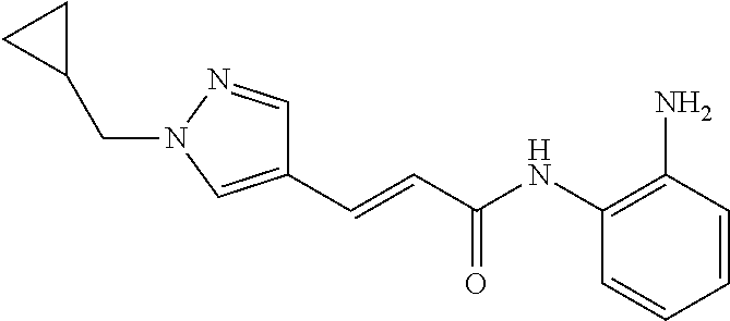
C1=CC=CC(NC(C=CC2=CN(CC3CC3)N=C2)=O)=C1N
